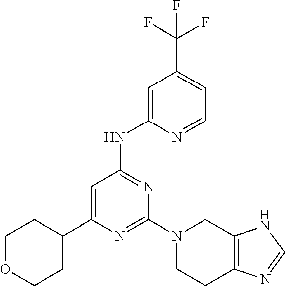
N1=C(N2CCC3=C(C2)NC=N3)N=C(NC2=CC(C(F)(F)F)=CC=N2)C=C1C1CCOCC1
